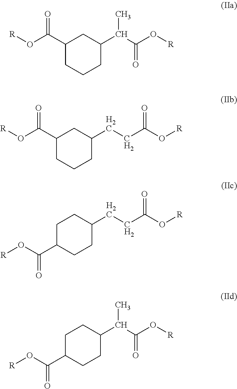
C1(C(O[R])=O)CCCC(C(C(O[R])=O)C)C1.C1(C(O[R])=O)CCCC(CCC(O[R])=O)C1.C1C(C(O[R])=O)CCC(CCC(O[R])=O)C1.C1C(C(O[R])=O)CCC(C(C(O[R])=O)C)C1
